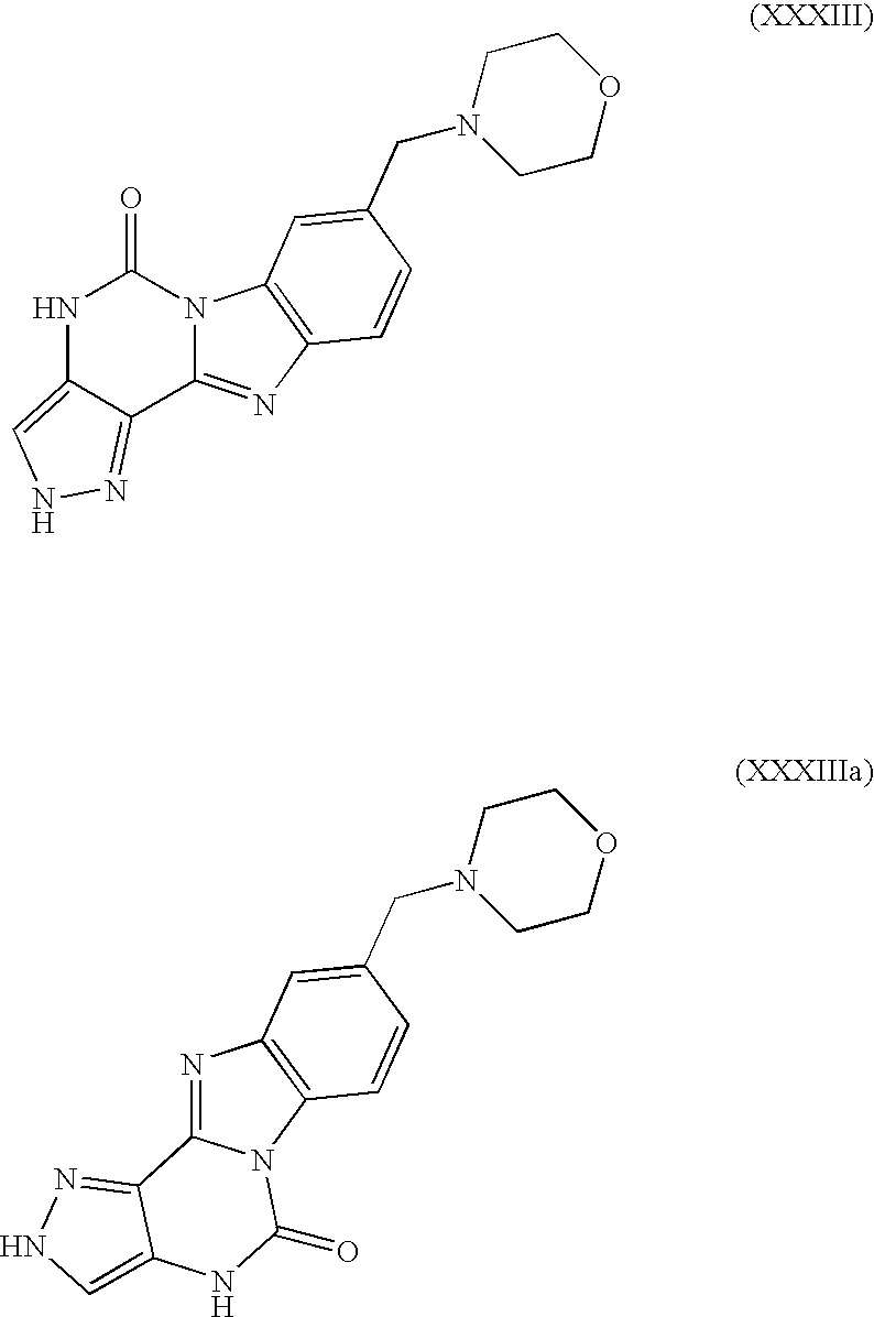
C12=NC3=C(N1C(=O)NC1=CNN=C21)C=CC(CN1CCOCC1)=C3.N1C2=CNN=C2C2=NC3=C(N2C1=O)C=C(CN1CCOCC1)C=C3
